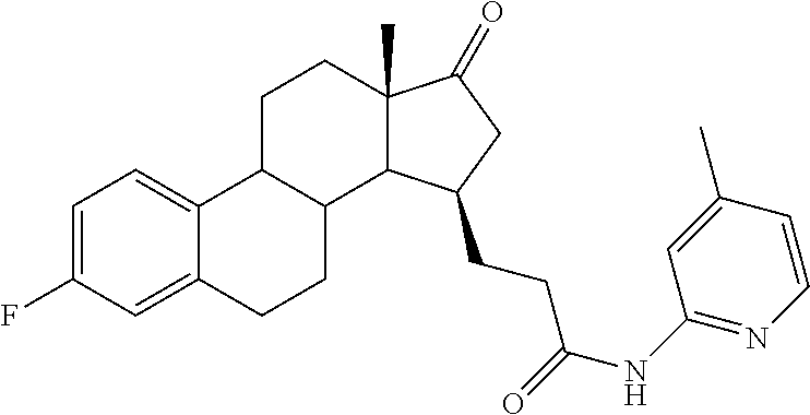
C1=C(F)C=C2C(=C1)C1C(CC2)C2C(C)(CC1)C(=O)CC2CCC(NC1=NC=CC(C)=C1)=O
